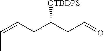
C(=CCC(CC=O)[OTBDPS])C
